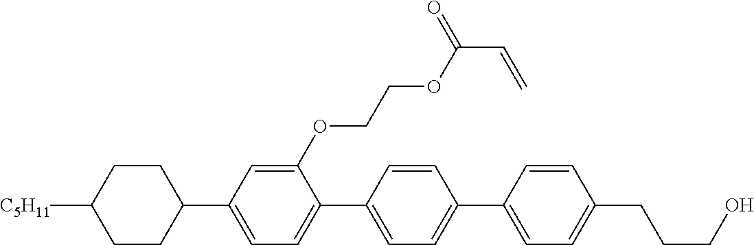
C1CC([C5H11])CCC1C1=CC=C(C2=CC=C(C3=CC=C(CCCO)C=C3)C=C2)C(OCCOC(C=C)=O)=C1
